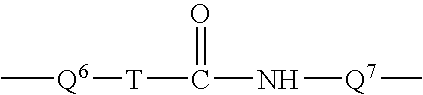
C[Q6][T]C(=O)N[Q7]C
